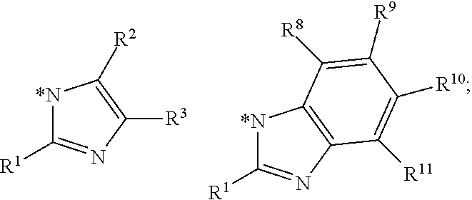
[*N]1C([R1])=NC2=C1C([R8])=C([R9])C([R10])=C2[R11].[*N]1C([R1])=NC([R3])=C1[R2]
